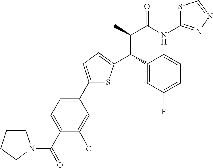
C1(C2=CC=C(C(C3=CC(F)=CC=C3)C(C(NC3=NN=CS3)=O)C)S2)=CC=C(C(=O)N2CCCC2)C(Cl)=C1
